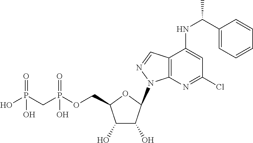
N1(C2C(O)C(O)C(COP(CP(O)(=O)O)(=O)O)O2)N=CC2=C1N=C(Cl)C=C2NC(C1=CC=CC=C1)C
